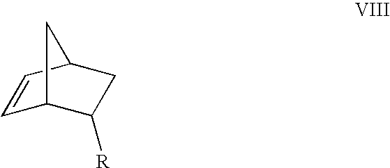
C1=CC2CC([R])C1C2
